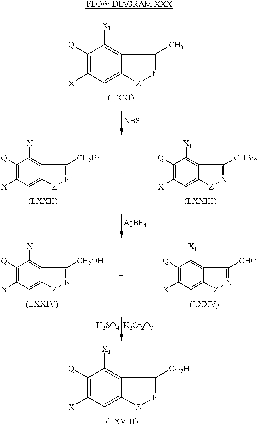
C12=CC([X])=C([Q])C([X1])=C1C(C)=N[Z]2.C12=CC([X])=C([Q])C([X1])=C1C([CH2Br])=N[Z]2.C12=CC([X])=C([Q])C([X1])=C1C([CHBr2])=N[Z]2.C12=CC([X])=C([Q])C([X1])=C1C([CH2OH])=N[Z]2.C12=CC([X])=C([Q])C([X1])=C1C([CHO])=N[Z]2.C12=CC([X])=C([Q])C([X1])=C1C([CO2H])=N[Z]2
